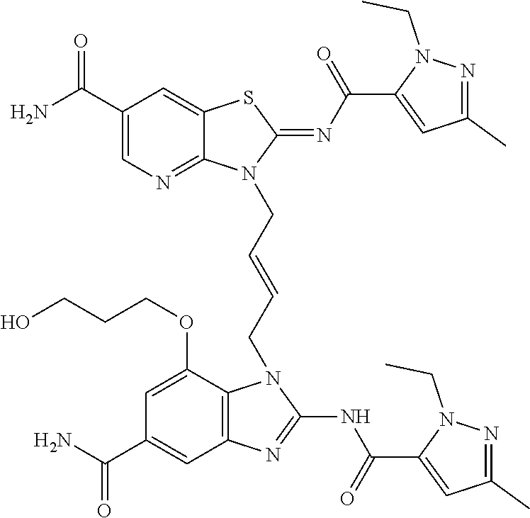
NC(C1=CN=C2C(=C1)SC(=NC(=O)C1=CC(C)=NN1CC)N2CC=CCN1C2=C(C=C(C(N)=O)C=C2OCCCO)N=C1NC(=O)C1=CC(C)=NN1CC)=O
